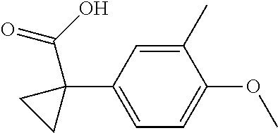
C1(C)=CC(C2(C(=O)O)CC2)=CC=C1OC
